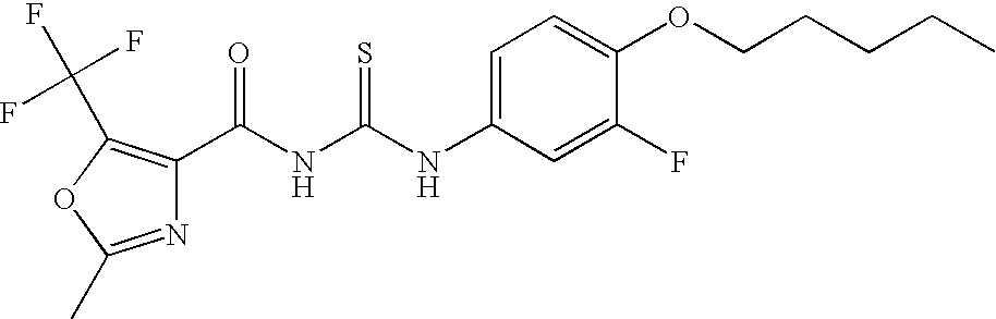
N(C(NC(=O)C1=C(C(F)(F)F)OC(C)=N1)=S)C1=CC=C(OCCCCC)C(F)=C1
